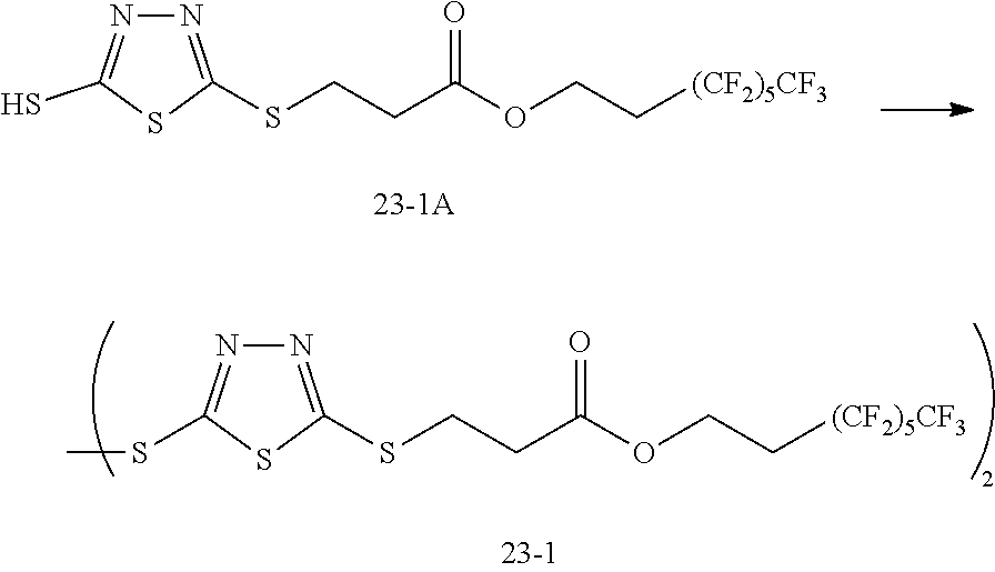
N1=C(SCCC(OCC[(CF2)5CF3])=O)SC(SC)=N1.N1=C(SCCC(OCC[(CF2)5CF3])=O)SC(S)=N1
